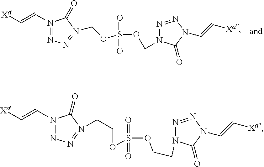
N1(C=C[Xa])=NN=N(COS(OCN2N=NN(C=C[Xa])C2=O)(=O)=O)C1=O.N1(C=C[Xa])=NN=N(CCOS(OCCN2N=NN(C=C[Xa])C2=O)(=O)=O)C1=O
